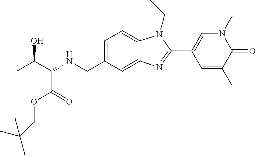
CC(C(NCC1=CC=C2C(=C1)N=C(C1=CN(C)C(=O)C(C)=C1)N2CC)C(=O)OCC(C)(C)C)O
